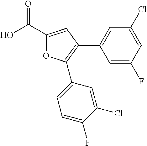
OC(C1=CC(C2=CC(Cl)=CC(F)=C2)=C(C2=CC=C(F)C(Cl)=C2)O1)=O
